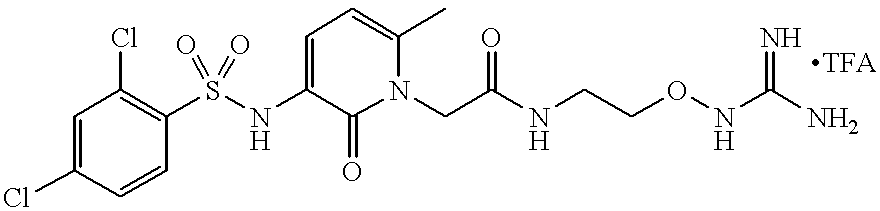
C1=C(Cl)C=CC(S(NC2=CC=C(C)N(CC(=O)NCCONC(N)=N)C2=O)(=O)=O)=C1Cl
